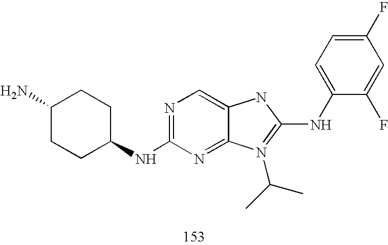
N1=C(NC2CCC(N)CC2)N=C2C(=C1)NC(NC1=CC=C(F)C=C1F)=N2C(C)C
